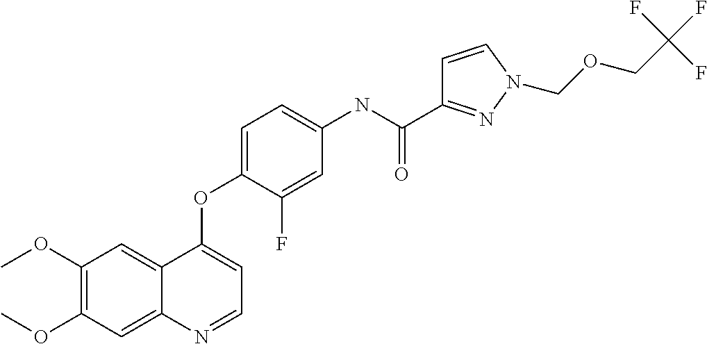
C1(OC)=C(OC)C=C2C(=C1)C(OC1=CC=C(NC(C3=NN(COCC(F)(F)F)C=C3)=O)C=C1F)=CC=N2
